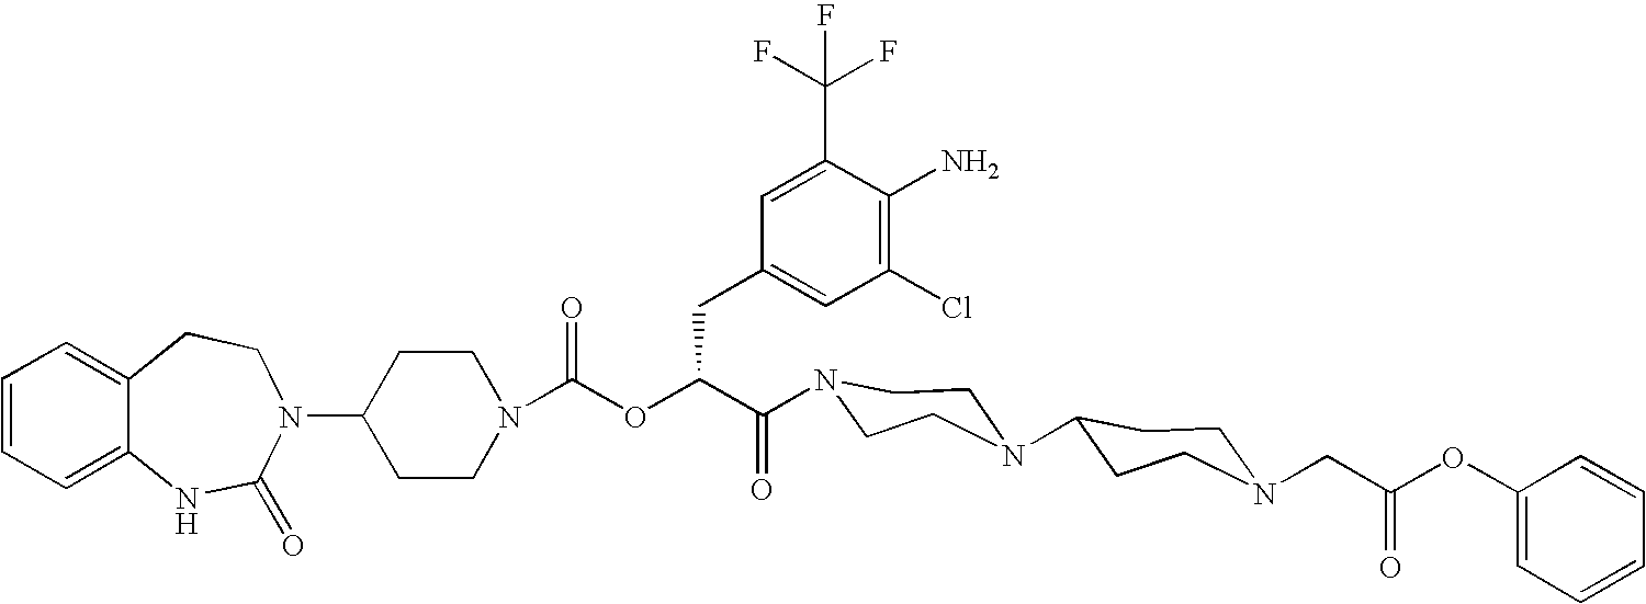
C12=CC=CC=C1NC(=O)N(C1CCN(C(OC(C(=O)N3CCN(C4CCN(CC(OC5=CC=CC=C5)=O)CC4)CC3)CC3=CC(Cl)=C(N)C(C(F)(F)F)=C3)=O)CC1)CC2
